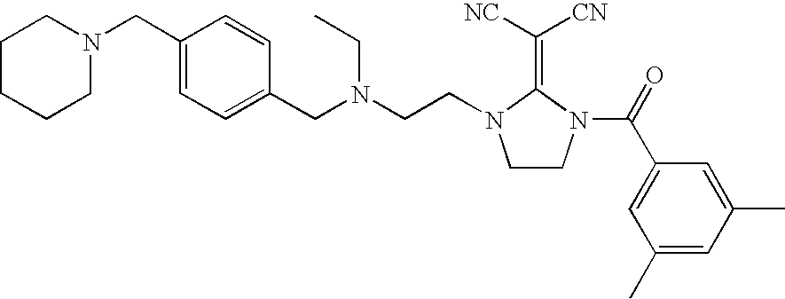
C1CCCN(CC2=CC=C(CN(CC)CCN3CCN(C(=O)C4=CC(C)=CC(C)=C4)C3=C([NC])[CN])C=C2)C1
